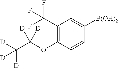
C1(C(F)(F)F)=C(OC(C([D])([D])[D])([D])[D])C=CC([B(OH)2])=C1
